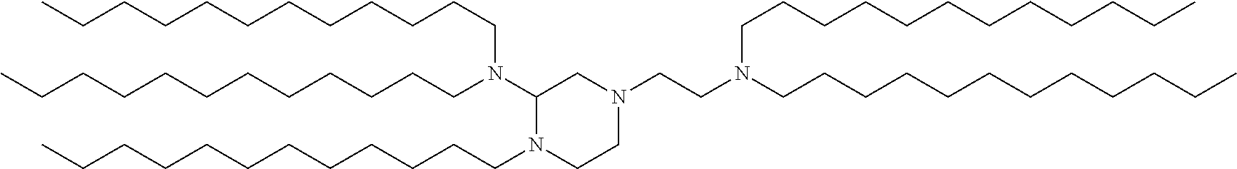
C1C(N(CCCCCCCCCCCC)CCCCCCCCCCCC)N(CCCCCCCCCCCC)CCN1CCN(CCCCCCCCCCCC)CCCCCCCCCCCC
